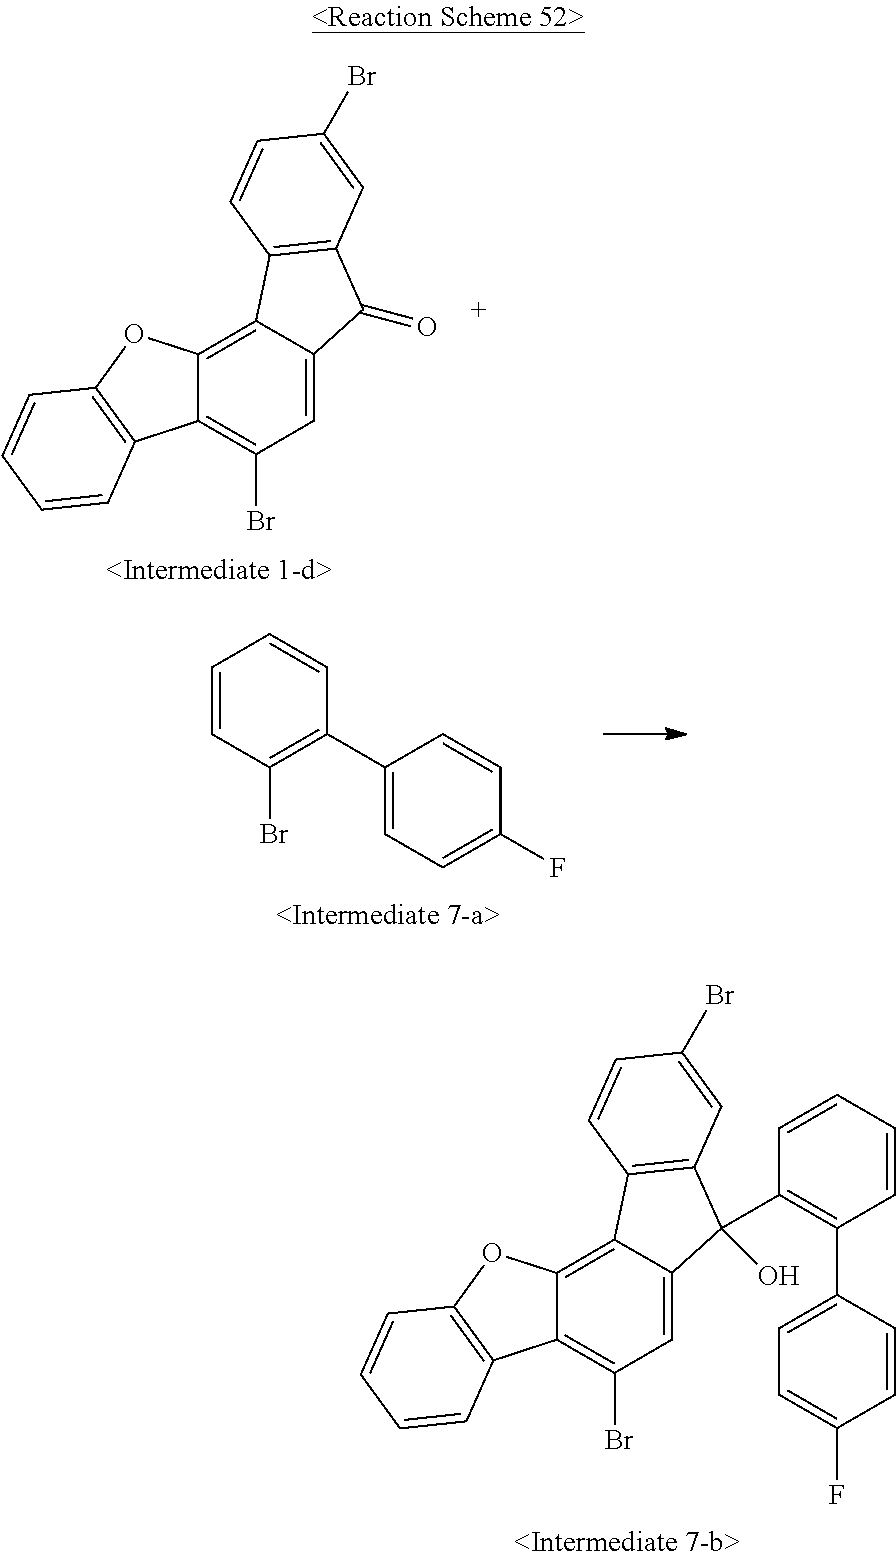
C1=CC2=C(C=C1Br)C(=O)C1=CC(Br)=C3C(=C21)OC1=C3C=CC=C1.C1=CC2=C(C=C1Br)C(C1=C(C3=CC=C(F)C=C3)C=CC=C1)(O)C1=CC(Br)=C3C(=C21)OC1=C3C=CC=C1.C1=CC(Br)=C(C2=CC=C(F)C=C2)C=C1
